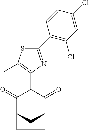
C1(=O)C2CC(C(=O)C1C1=C(C)SC(C3=C(Cl)C=C(Cl)C=C3)=N1)CC2
